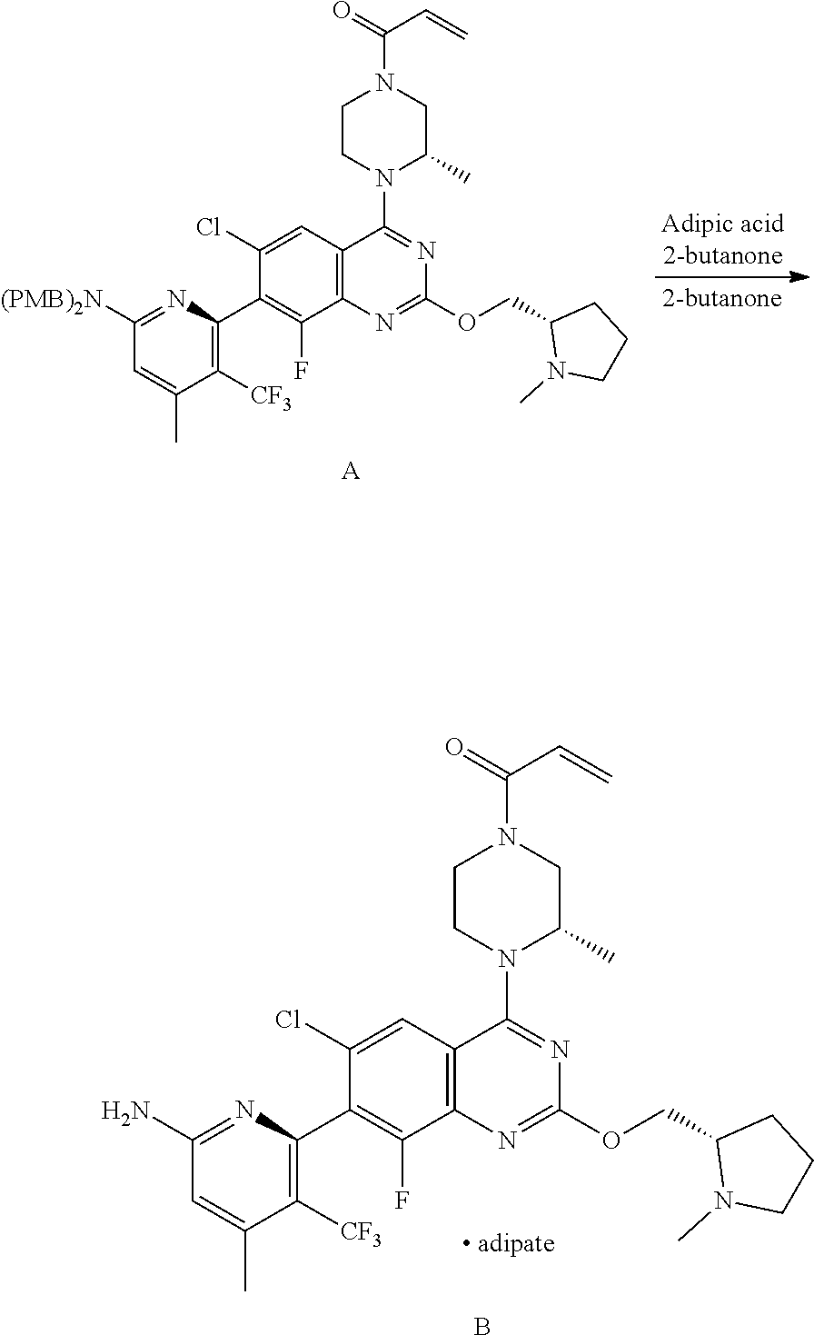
C1(Cl)=CC2=C(C(F)=C1C1=C([CF3])C(C)=CC([(PMB)2N])=N1)N=C(OCC1N(C)CCC1)N=C2N1C(C)CN(C(C=C)=O)CC1.[A].C1(Cl)=CC2=C(C(F)=C1C1=C([CF3])C(C)=CC(N)=N1)N=C(OCC1N(C)CCC1)N=C2N1C(C)CN(C(C=C)=O)CC1.B
